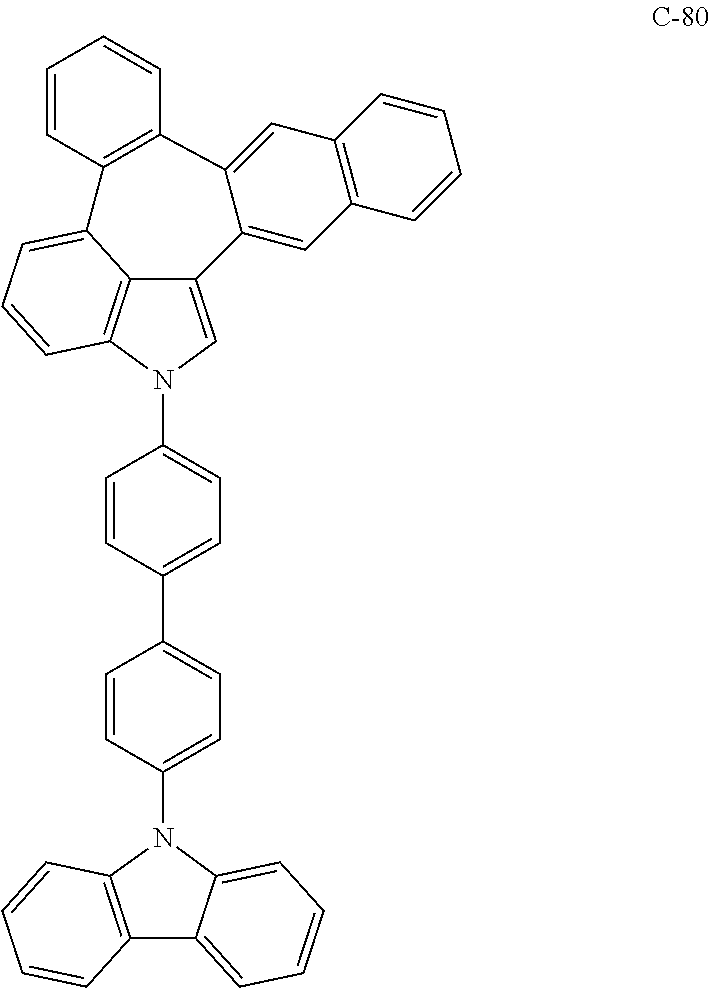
C12=CN(C3=CC=C(C4=CC=C(N5C6=C(C7=CC=CC=C57)C=CC=C6)C=C4)C=C3)C3=C1C(=CC=C3)C1=C(C3=CC4=C(C=C23)C=CC=C4)C=CC=C1
